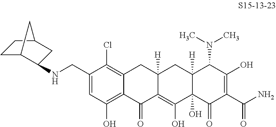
C1(CNC2C3CCC(C2)C3)=CC(O)=C2C(=C1Cl)CC1([H])C(=C(O)C3(O)C([H])(C1)C(N(C)C)C(O)=C(C(N)=O)C3=O)C2=O
